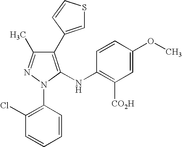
C1(C2=CSC=C2)=C(NC2=C([CO2H])C=C(OC)C=C2)N(C2=C(Cl)C=CC=C2)N=C1C
